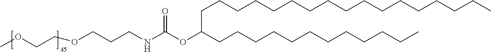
C(C(CCCCCCCCCCCC)OC(NCCCOCCOC)=O)CCCCCCCCCCCCCCCC
